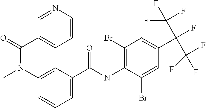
C1=C(Br)C(N(C(C2=CC=CC(N(C(C3=CC=CN=C3)=O)C)=C2)=O)C)=C(Br)C=C1C(F)(C(F)(F)F)C(F)(F)F
